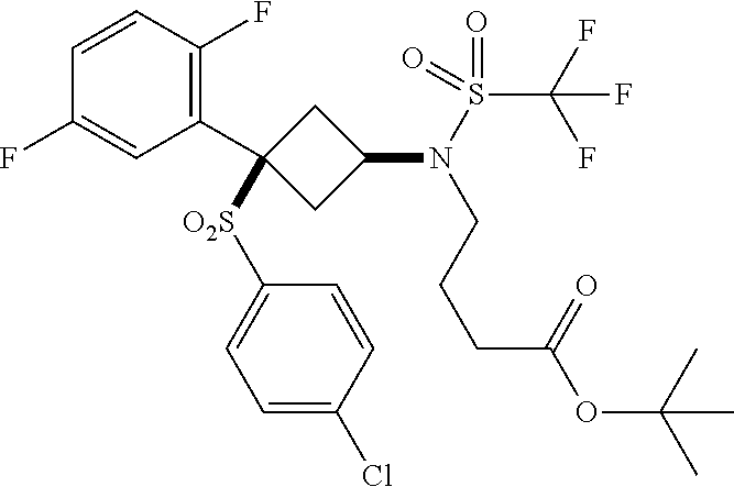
C1=CC(F)=C(C2([O2S]C3=CC=C(Cl)C=C3)CC(N(S(C(F)(F)F)(=O)=O)CCCC(OC(C)(C)C)=O)C2)C=C1F
